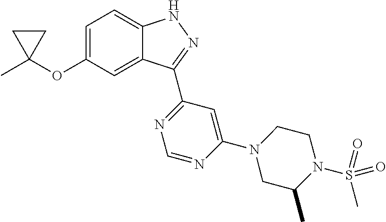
CC1(OC2=CC=C3C(=C2)C(C2=NC=NC(N4CC(C)N(S(C)(=O)=O)CC4)=C2)=NN3)CC1
